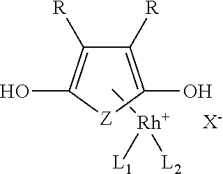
C[Rh]([L1])[L2].C1([R])=C(O)[Z]C(O)=C1[R].[X-]
